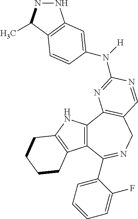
C12=C(C3=C(CN=C1C1=CC=CC=C1F)C=NC(N([H])C1=CC4=C(C(C)NN4)C=C1)=N3)NC1=C2CCCC1
